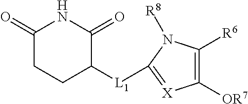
C1(=O)CCC([L1]C2=[X]C([OR7])=C([R6])N2[R8])C(=O)N1
